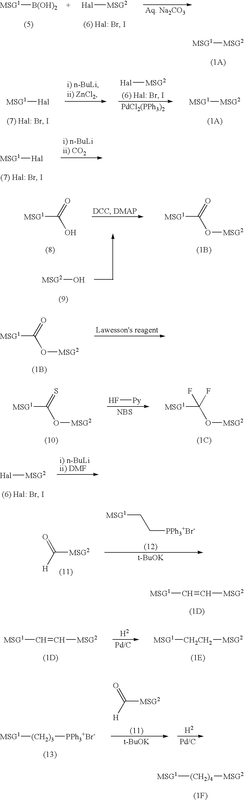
[MSG1][B(OH)2].[MSG2][Hal].[MSG1][MSG2].[MSG1][Hal].[MSG2][Hal].[PdCl2(PPh3)2].[MSG1][MSG2].[MSG1][Hal].[MSG1]C(=O)O.[MSG2]O.[MSG1]C(=O)O[MSG2].[MSG1]C(=O)O[MSG2].F[Py].[NBS].[MSG1]C(=S)O[MSG2].[MSG1]C(F)(O[MSG2])F.[MSG2][Hal].[MSG1]C=C[MSG2].[MSG1]C=C[MSG2].[MSG1][CH2CH2][MSG2].C([MSG2])([H])=O.[t-BuOK].[MSG1][(CH2)3][PPh3+Br-].[MSG1][(CH2)4][MSG2].[MSG2]C([H])=O.[MSG1]CC[PPh3+Br-].[t-BuOK]
